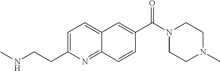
C12=NC(CCNC)=CC=C1C=C(C(N1CCN(C)CC1)=O)C=C2
